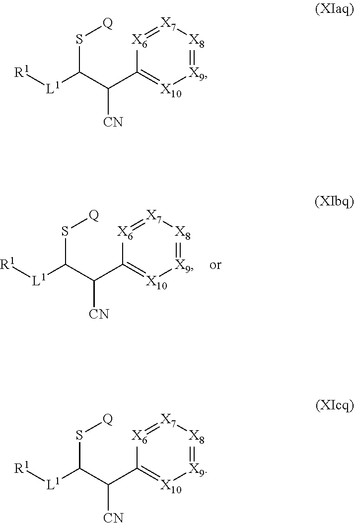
S(C([L1][R1])C([CN])C1=[X10][X9]=[X8][X7]=[X6]1)[Q].S(C([L1][R1])C([CN])C1=[X10][X9]=[X8][X7]=[X6]1)[Q].S(C([L1][R1])C([CN])C1=[X10][X9]=[X8][X7]=[X6]1)[Q]
